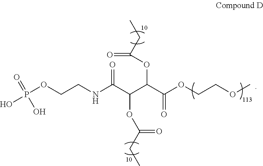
OP(OCCNC(C(C(C(OCCOC)=O)OC(CC)=O)OC(CC)=O)=O)(=O)O
